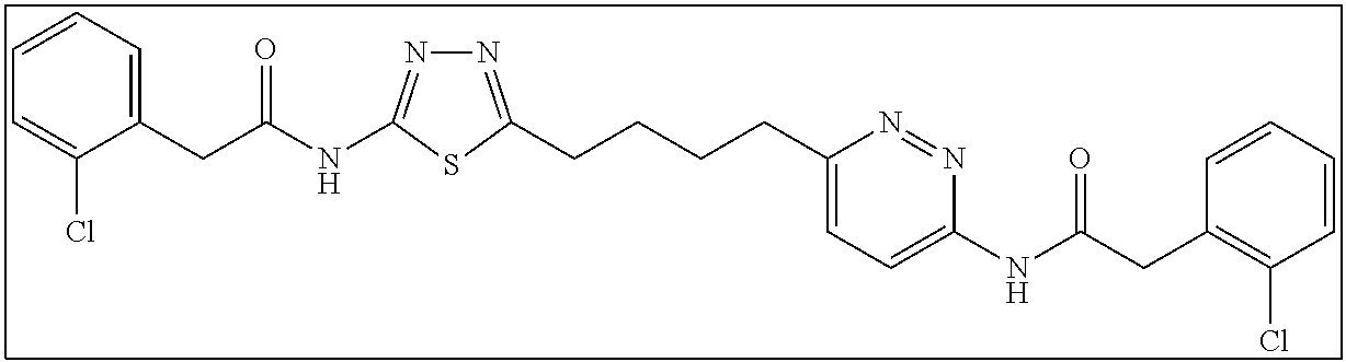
N1=C(CCCCC2=CC=C(NC(CC3=C(Cl)C=CC=C3)=O)N=N2)SC(NC(CC2=CC=CC=C2Cl)=O)=N1
